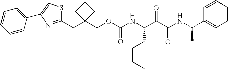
O(CC1(CC2=NC(C3=CC=CC=C3)=CS2)CCC1)C(NC(C(C(NC(C1=CC=CC=C1)C)=O)=O)CCCC)=O
